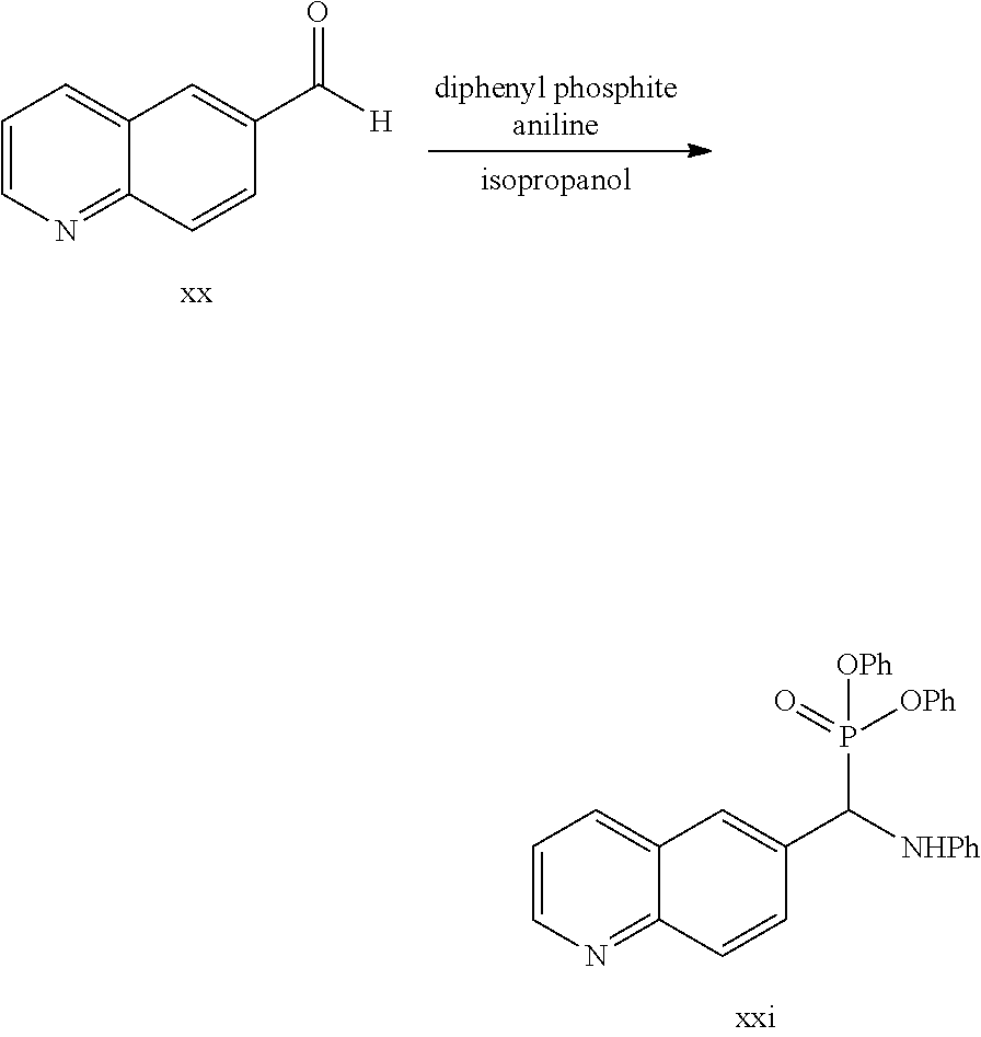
C1=CN=C2C(=C1)C=C(C([H])=O)C=C2.C1=CN=C2C(=C1)C=C(C([NHPh])P([OPh])(=O)[OPh])C=C2
